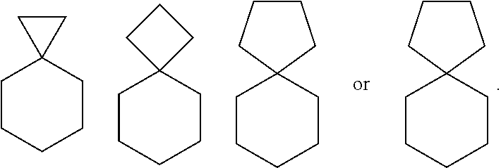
C1CCCCC12CCCC2.C1CCCCC12CC2.C1CCCCC12CCC2.C1CCCCC12CCCC2
